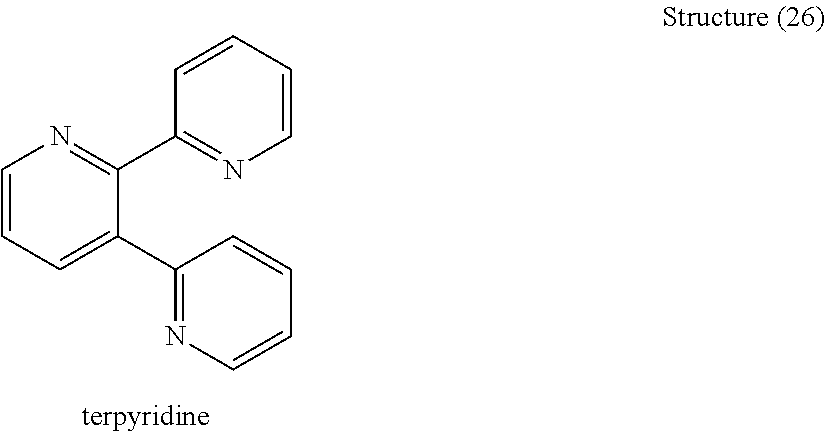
C1=CC=C(C2=NC=CC=C2)C(C2=NC=CC=C2)=N1
